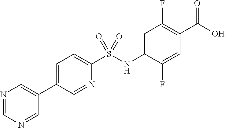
C1=C(NS(C2=CC=C(C3=CN=CN=C3)C=N2)(=O)=O)C(F)=CC(C(=O)O)=C1F
